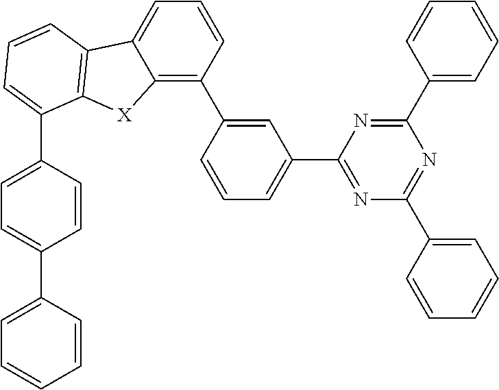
C1=CC(C2=C3C(=CC=C2)C2=C([X]3)C(C3=CC=C(C4=CC=CC=C4)C=C3)=CC=C2)=CC(C2=NC(C3=CC=CC=C3)=NC(C3=CC=CC=C3)=N2)=C1
